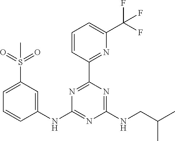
C1=CC(C2=NC(NC3=CC(S(=O)(=O)C)=CC=C3)=NC(NCC(C)C)=N2)=NC(C(F)(F)F)=C1
